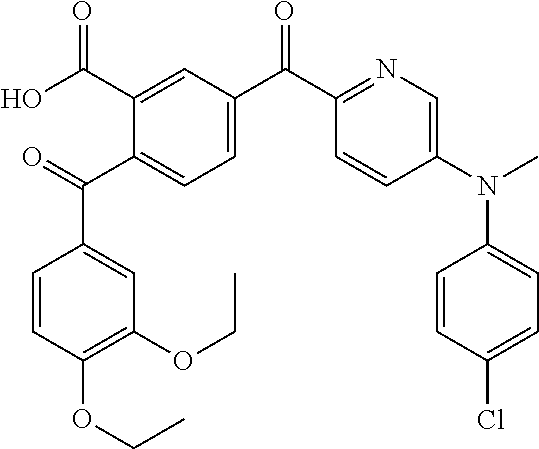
O=C(C1=CC=C(C(C2=NC=C(N(C)C3=CC=C(Cl)C=C3)C=C2)=O)C=C1C(O)=O)C1=CC(OCC)=C(OCC)C=C1
